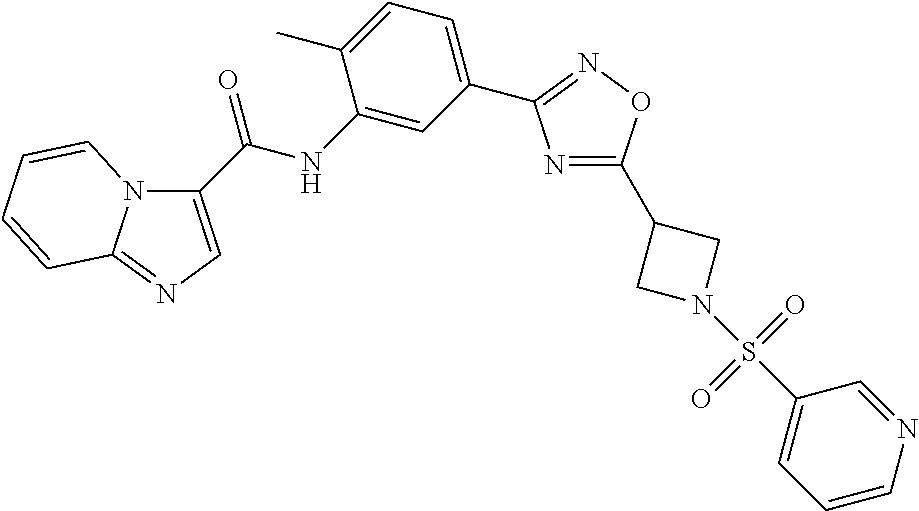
C1(C(NC2=CC(C3=NOC(C4CN(S(C5=CC=CN=C5)(=O)=O)C4)=N3)=CC=C2C)=O)=CN=C2N1C=CC=C2
